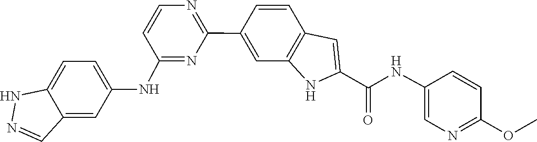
C1(C2=NC=CC(NC3=CC=C4C(=C3)C=NN4)=N2)=CC2=C(C=C1)C=C(C(NC1=CN=C(OC)C=C1)=O)N2
